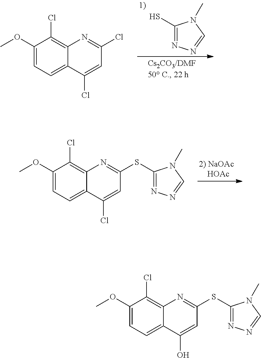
C1(S)=NN=CN1C.C1(OC)=CC=C2C(=C1Cl)N=C(Cl)C=C2Cl.C1(OC)=CC=C2C(=C1Cl)N=C(SC1=NN=CN1C)C=C2Cl.C1(OC)=CC=C2C(=C1Cl)N=C(SC1=NN=CN1C)C=C2O
